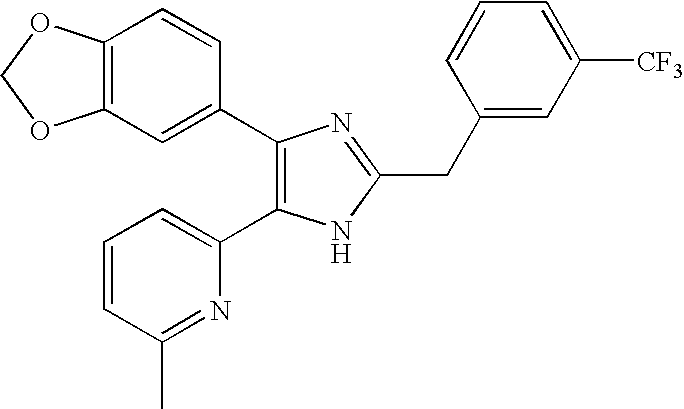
C12=C(C=CC(C3=C(C4=CC=CC(C)=N4)NC(CC4=CC([CF3])=CC=C4)=N3)=C1)OCO2
